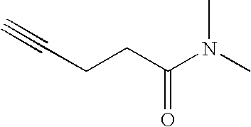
C(CC(N(C)C)=O)C#C
